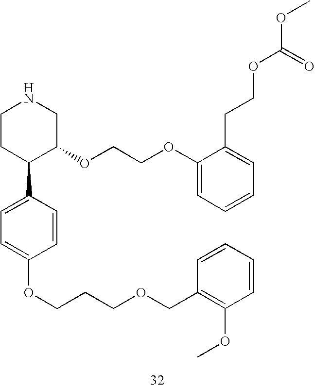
C1CC(C2=CC=C(OCCCOCC3=C(OC)C=CC=C3)C=C2)C(OCCOC2=CC=CC=C2CCOC(=O)OC)CN1
